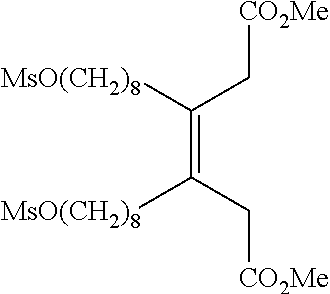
[MsO(CH2)8]C(C[CO2Me])=C(C[CO2Me])[MsO(CH2)8]
